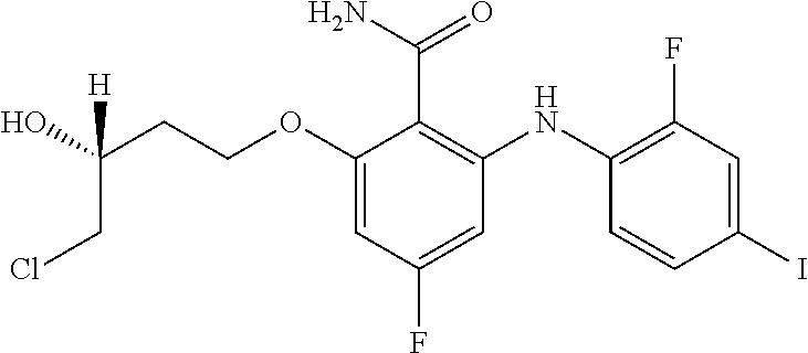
C(OC1=CC(F)=CC(NC2=C(F)C=C(I)C=C2)=C1C(N)=O)CC([H])(CCl)O
